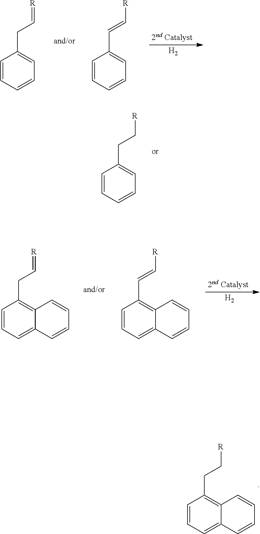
C1=CC=C2C(=C1CC[R])C=CC=C2.C1=CC=CC=C1CC=[R].C1=CC=CC=C1C=C[R].[H2].C1=CC=CC=C1CC[R].C1=CC=C2C(=C1CC=[R])C=CC=C2.C1=CC=C2C(=C1C=C[R])C=CC=C2.[H2]
